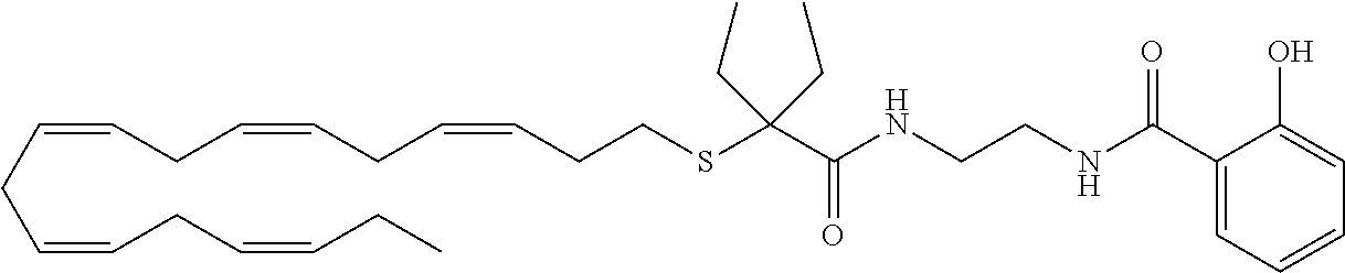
C(CC=CCC=CCC=CCCSC(C(=O)NCCNC(C1=CC=CC=C1O)=O)(CC)CC)=CCC=CCC
